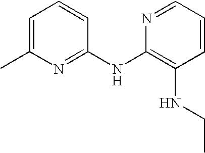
N1=C(NC2=C(NCC)C=CC=N2)C=CC=C1C
